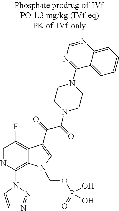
C1=NC(N2C=CN=N2)=C2C(=C1F)C(C(C(N1CCN(C3=NC=NC4=CC=CC=C34)CC1)=O)=O)=CN2COP(=O)(O)O
